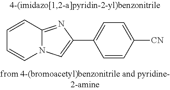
C1=CC2=NC(C3=CC=C([CN])C=C3)=CN2C=C1
